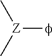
[Z]([f])(C)C
